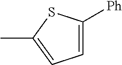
CC1=CC=C([Ph])S1
